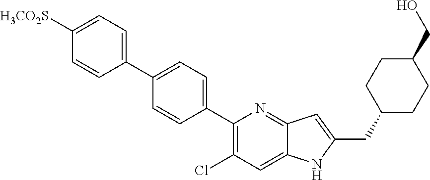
C1(C2=CC=C(C3=C(Cl)C=C4C(=N3)C=C(CC3CCC(CO)CC3)N4)C=C2)=CC=C([H3CO2S])C=C1
